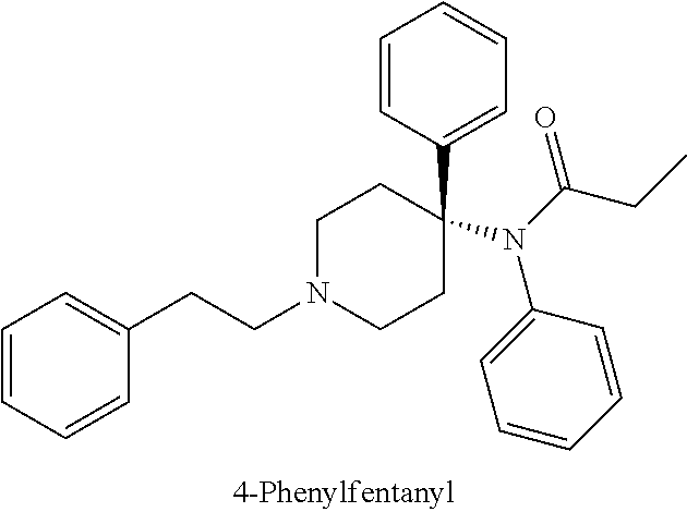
C1=CC=CC(CCN2CCC(C3=CC=CC=C3)(N(C3=CC=CC=C3)C(=O)CC)CC2)=C1
